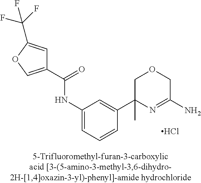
Cl.N(C1=CC=CC(C2(C)N=C(N)COC2)=C1)C(C1=COC(C(F)(F)F)=C1)=O
